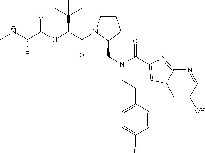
C1CN(C(=O)C(C(C)(C)C)NC(=O)C(C)NC)C(CN(C(=O)C2=CN3C(=N2)N=CC(O)=C3)CCC2=CC=C(F)C=C2)C1
